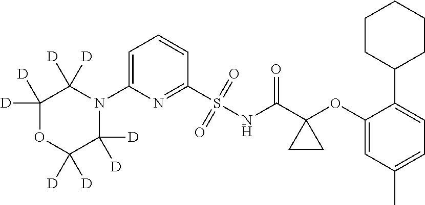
C1(S(NC(C2(OC3=CC(C)=CC=C3C3CCCCC3)CC2)=O)(=O)=O)=NC(N2C([D])([D])C([D])([D])OC([D])([D])C2([D])[D])=CC=C1
